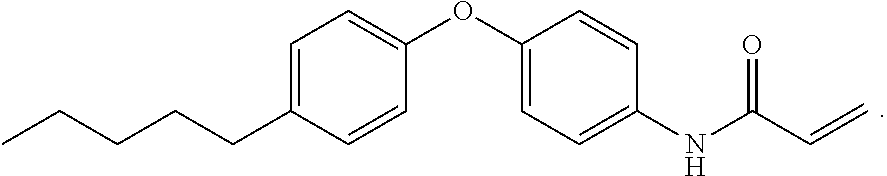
C1=C(CCCCC)C=CC(OC2=CC=C(NC(C=C)=O)C=C2)=C1
